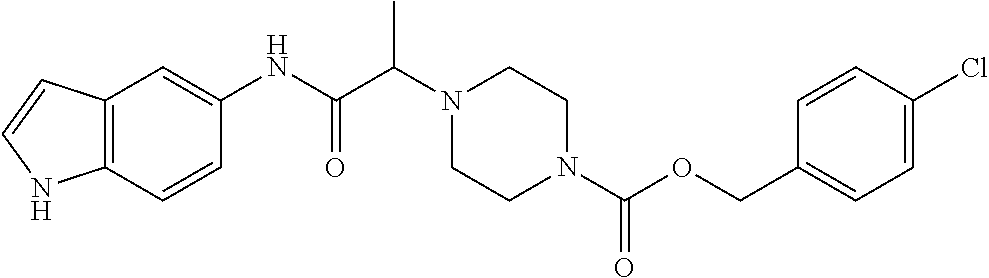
C12=C(C=CC(NC(C(N3CCN(C(OCC4=CC=C(Cl)C=C4)=O)CC3)C)=O)=C1)NC=C2
